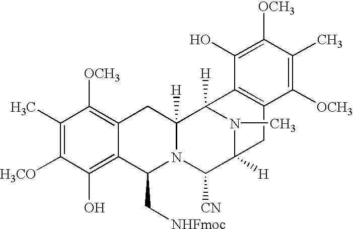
C1(C)=C([H3CO])C(O)=C2C(=C1[OCH3])CC1([H])N(C2C[NHFmoc])C([CN])C2([H])N(C)C1([H])C1=C(C2)C([OCH3])=C(C)C([OCH3])=C1O
